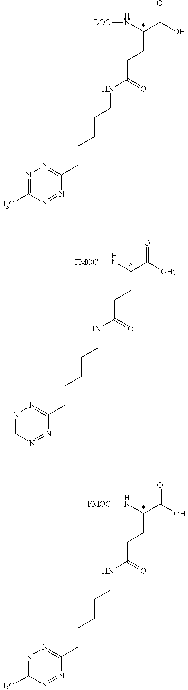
N1=C(C)N=NC(CCCCCNC(CCC(C([OH])=O)N[BOC])=O)=N1.N1=CN=NC(CCCCCNC(CCC(C([OH])=O)N[FMOC])=O)=N1.N1=C(C)N=NC(CCCCCNC(CCC(C([OH])=O)N[FMOC])=O)=N1
